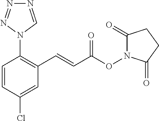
C1=CC(Cl)=CC(C=CC(ON2C(=O)CCC2=O)=O)=C1N1C=NN=N1
